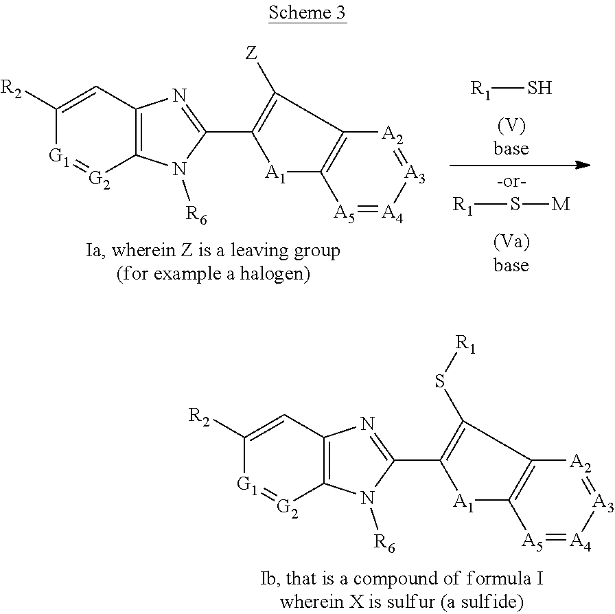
C1([R2])=CC2=C([G2]=[G1]1)N([R6])C(C1=C(S[R1])C3=C([A1]1)[A5]=[A4][A3]=[A2]3)=N2.C1([R2])=CC2=C([G2]=[G1]1)N([R6])C(C1=C([Z])C3=C([A1]1)[A5]=[A4][A3]=[A2]3)=N2.[R1]S.[R1]S[M]
